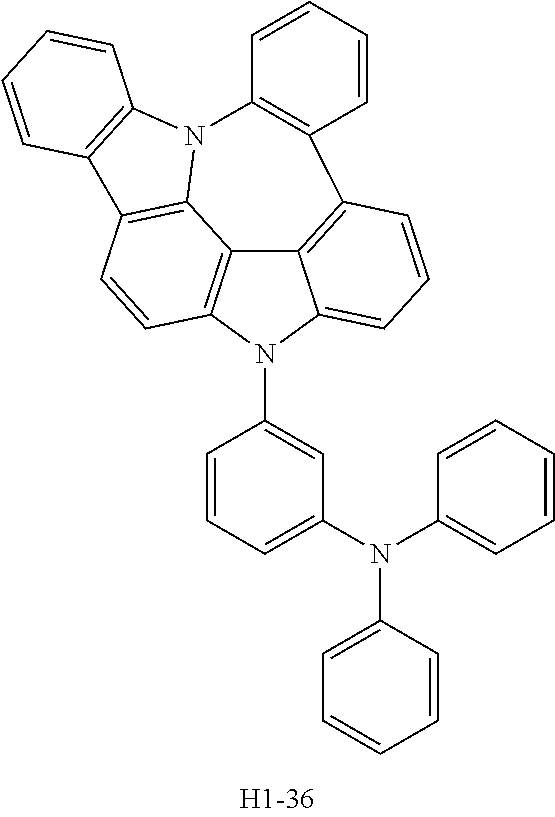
C12=C3C=CC=C1N(C1=CC(N(C4=CC=CC=C4)C4=CC=CC=C4)=CC=C1)C1=C2C2=C(C=C1)C1=C(N2C2=C3C=CC=C2)C=CC=C1
